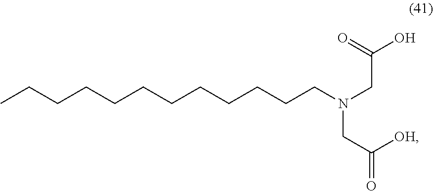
CCCCCCCCCCCCN(CC(=O)O)CC([OH])=O
